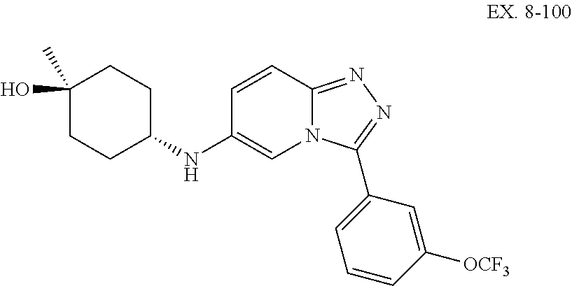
C1(NC2=CN3C(=NN=C3C3=CC=CC([OCF3])=C3)C=C2)CCC(O)(C)CC1
